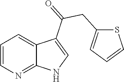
C1=CN=C2C(=C1)C(C(CC1=CC=CS1)=O)=CN2
